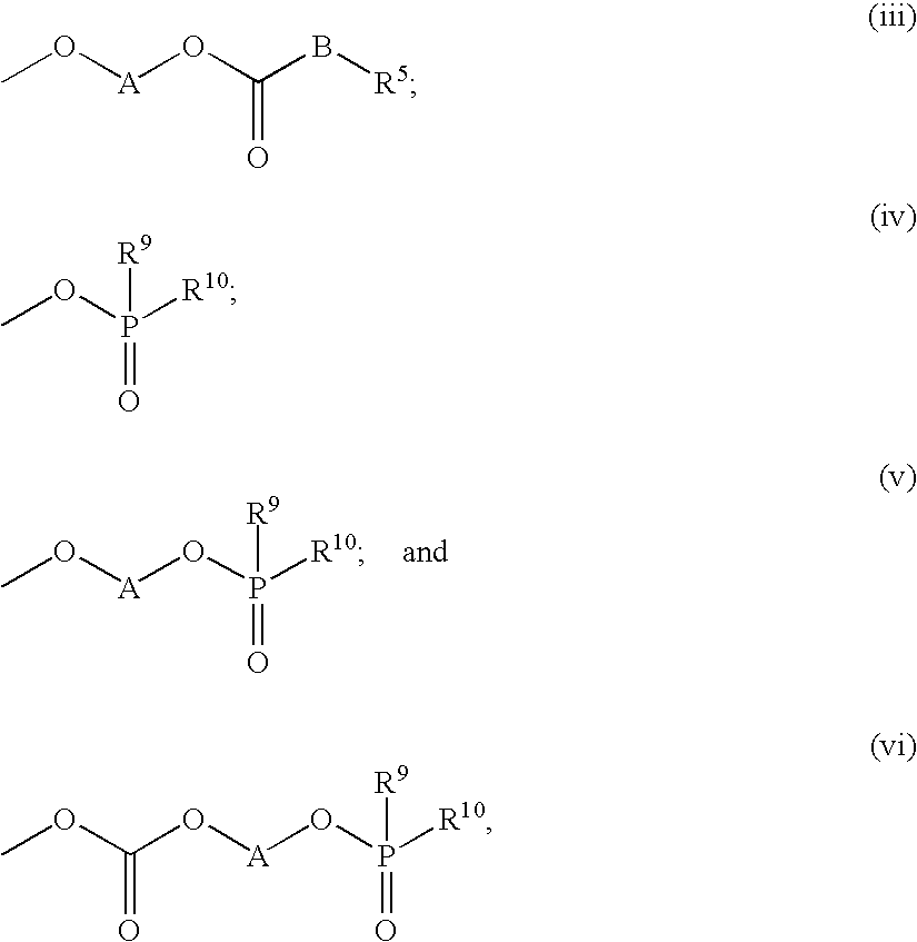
CO[A]OP([R10])(=O)[R9].CO[A]OC(B[R5])=O.COP([R10])([R9])=O.C(O[A]OP([R10])(=O)[R9])(OC)=O
